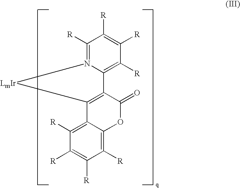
C1([R])=C2C(=C([R])C([R])=C1[R])C1=C(C(=O)O2)C2=C([R])C([R])=C([R])C([R])=N2[LmIr]1
